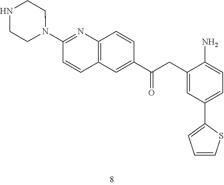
C1(N2CCNCC2)=NC2=C(C=C1)C=C(C(=O)CC1=CC(C3=CC=CS3)=CC=C1N)C=C2
